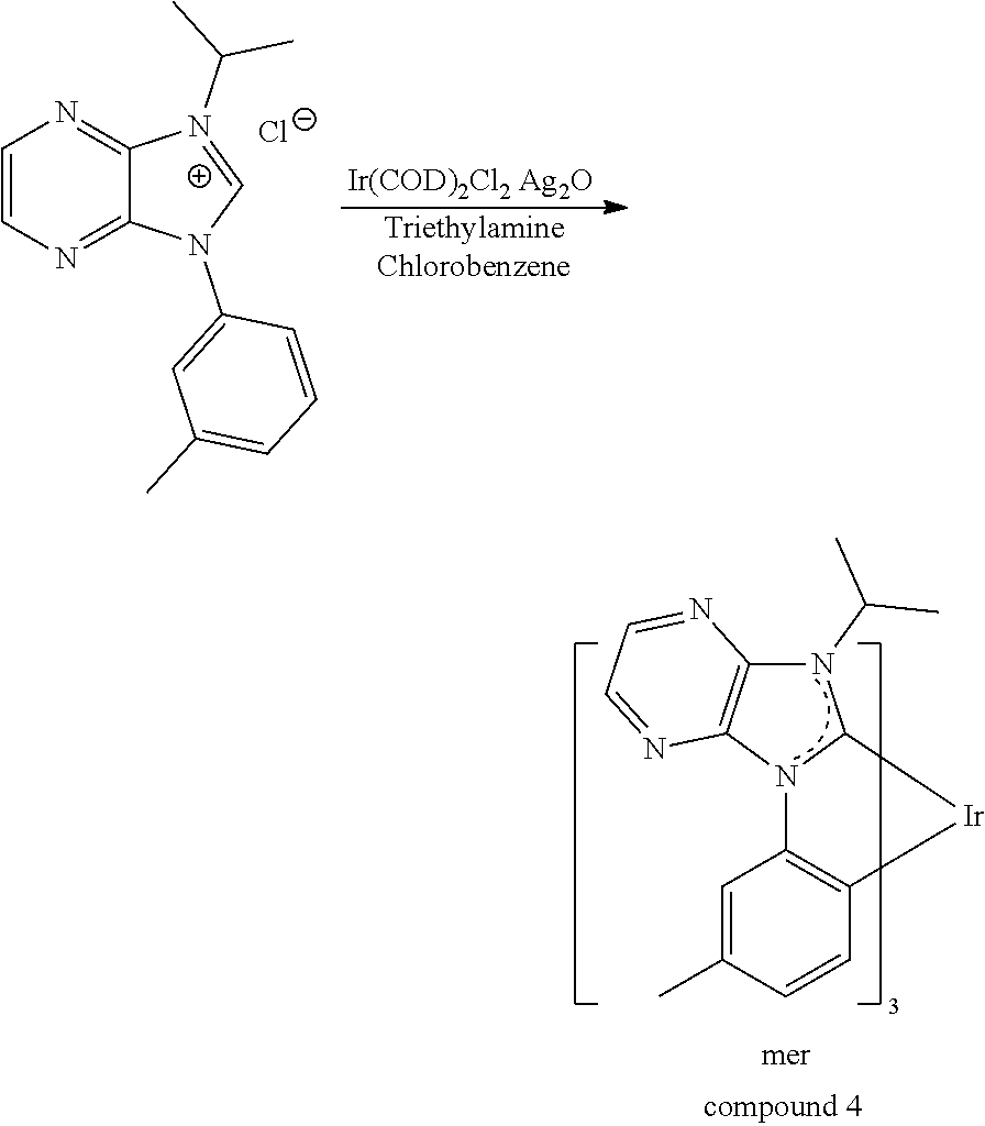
C1=C(C)C=CC2=C1N1C([Ir]2)N(C(C)C)C2=C1N=CC=N2.[Ir(COD)2Cl2 Ag2O].[TriethylamineChlorobenzene].C1=CN=C2C(=N1)N(C(C)C)=CN2C1=CC(C)=CC=C1.[Cl-]
